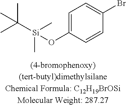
C1=C(O[Si](C(C)(C)C)(C)C)C=CC(Br)=C1
